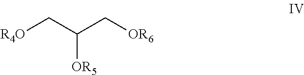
C([OR5])(C[R4O])C[OR6]
